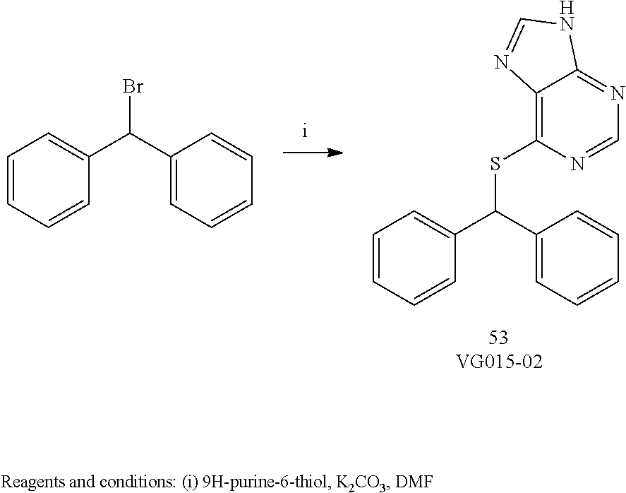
C12=C(SC(C3=CC=CC=C3)C3=CC=CC=C3)N=CN=C1NC=N2.BrC(C1=CC=CC=C1)C1=CC=CC=C1
